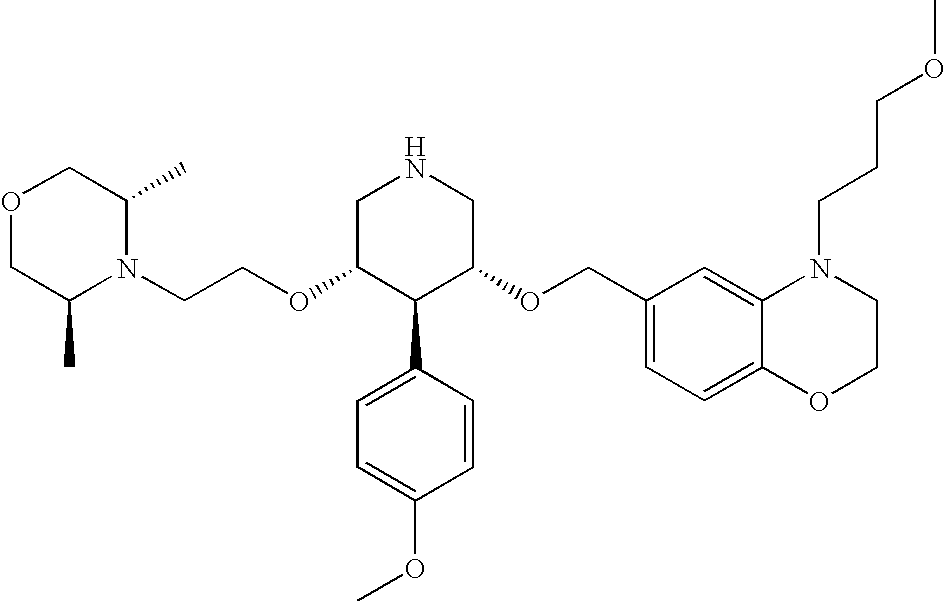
N1(CCOC2C(C3=CC=C(OC)C=C3)C(OCC3=CC=C4C(=C3)N(CCCOC)CCO4)CNC2)C(C)COCC1C
